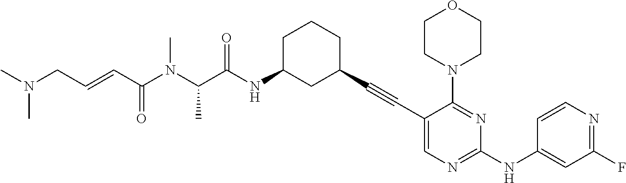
C(N(C(C(NC1CC(C#CC2=CN=C(NC3=CC(F)=NC=C3)N=C2N2CCOCC2)CCC1)=O)C)C)(=O)C=CCN(C)C
